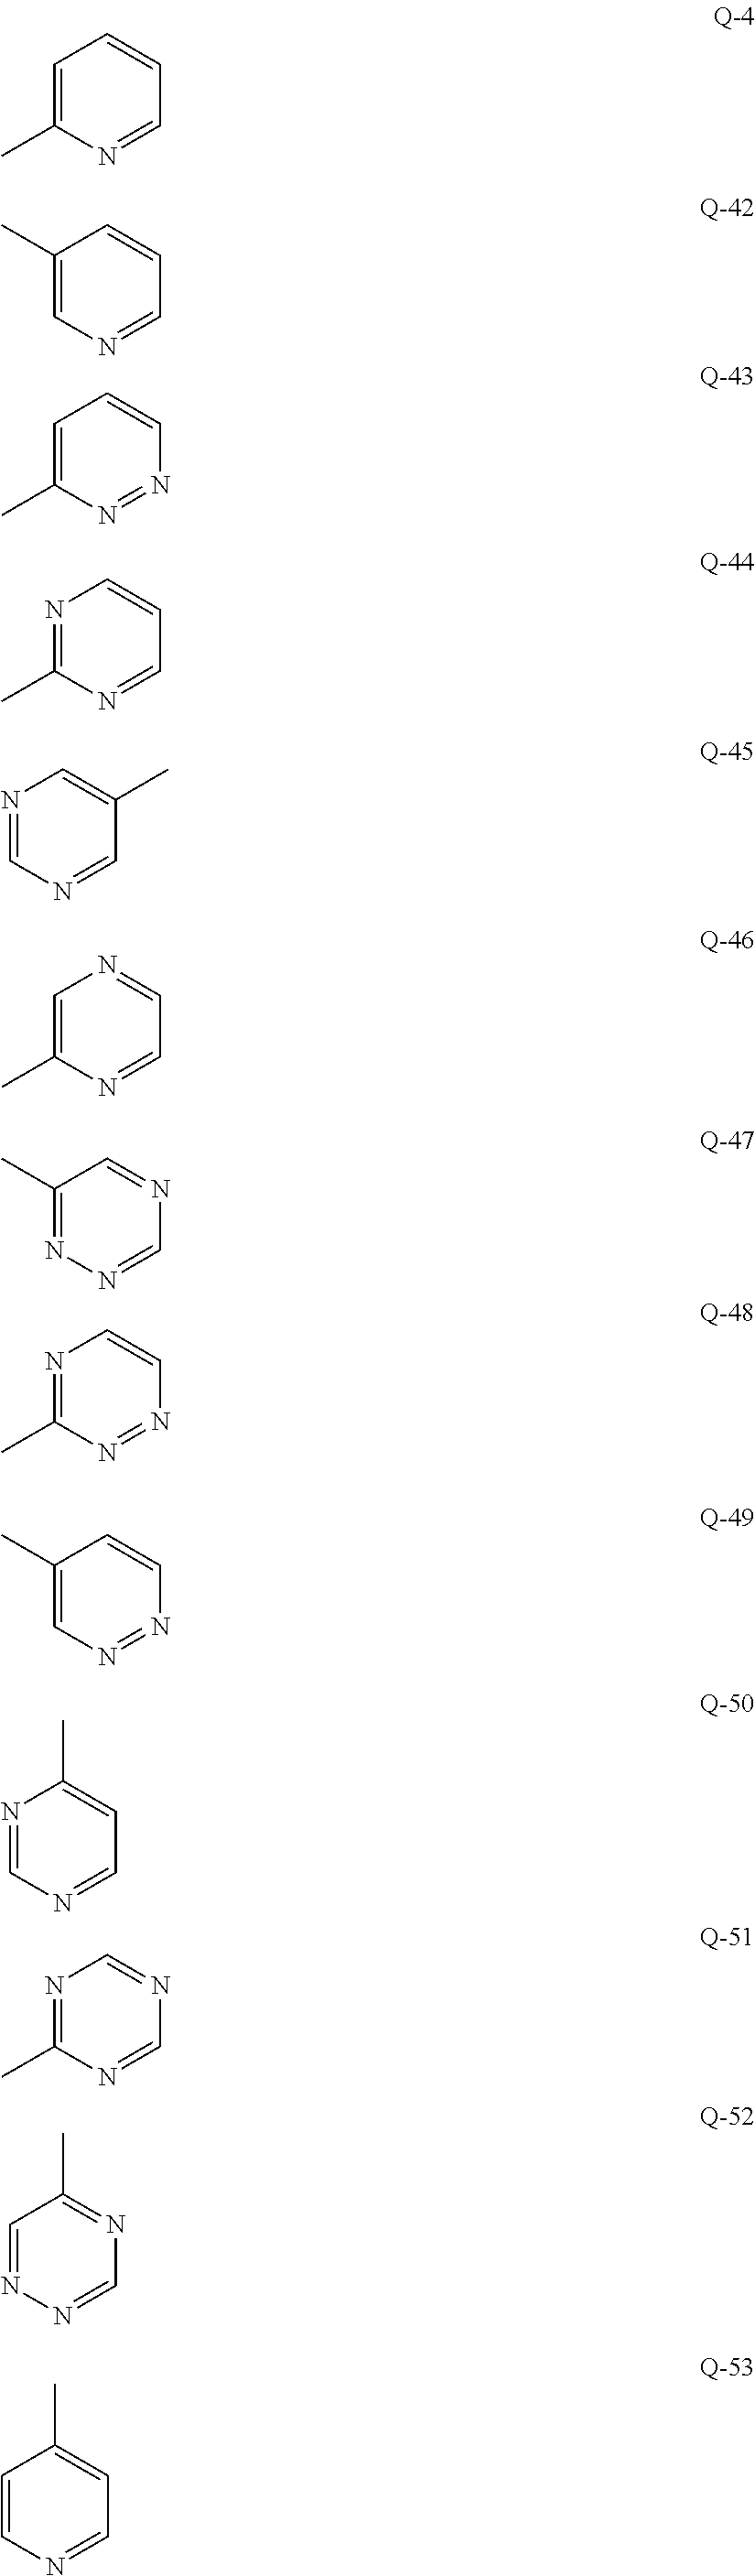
C1=C(C)N=CC=C1.C1=C(C)C=CC=N1.C1=C(C)N=NC=C1.N1=C(C)N=CC=C1.C1=NC=NC=C1C.C1=C(C)N=CC=N1.N1=C(C)C=NC=N1.N1=C(C)N=NC=C1.C1=C(C)C=CN=N1.N1=CN=CC=C1C.N1=C(C)N=CN=C1.C1=NN=CN=C1C.C1=CN=CC=C1C
